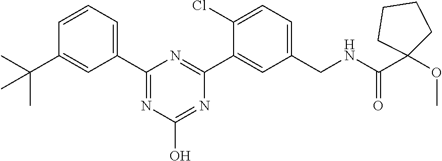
C1=CC=C(C2=NC(O)=NC(C3=CC(CNC(C4(OC)CCCC4)=O)=CC=C3Cl)=N2)C=C1C(C)(C)C
